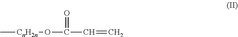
C[CnH2n]OC(=O)C=C
